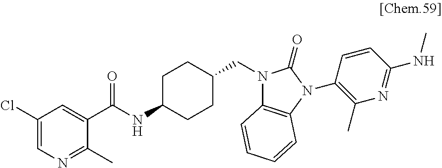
C1(Cl)=CN=C(C)C(C(NC2CCC(CN3C4=C(N(C5=C(C)N=C(NC)C=C5)C3=O)C=CC=C4)CC2)=O)=C1
